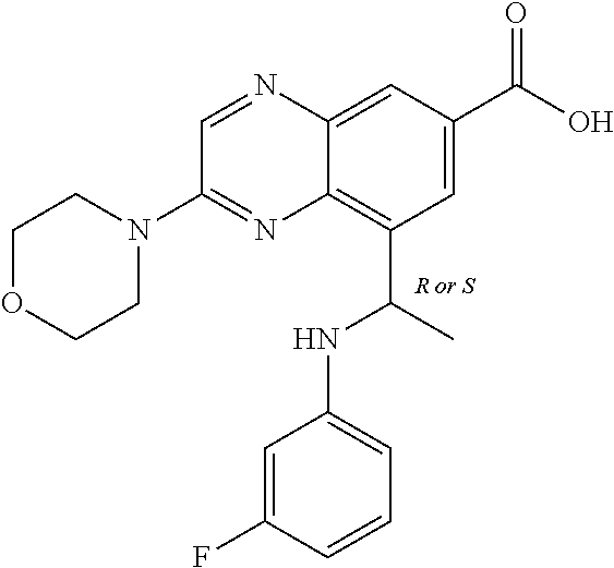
C12=C(C(NC3=CC=CC(F)=C3)C)C=C(C(=O)O)C=C1N=CC(N1CCOCC1)=N2
